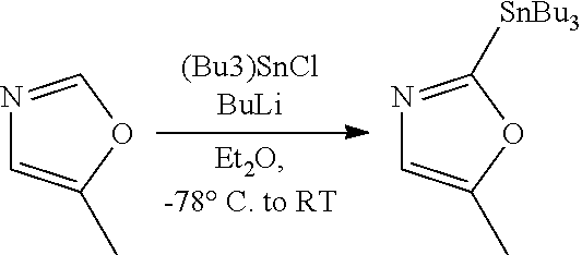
N1=COC(C)=C1.N1=C([SnBu3])OC(C)=C1
